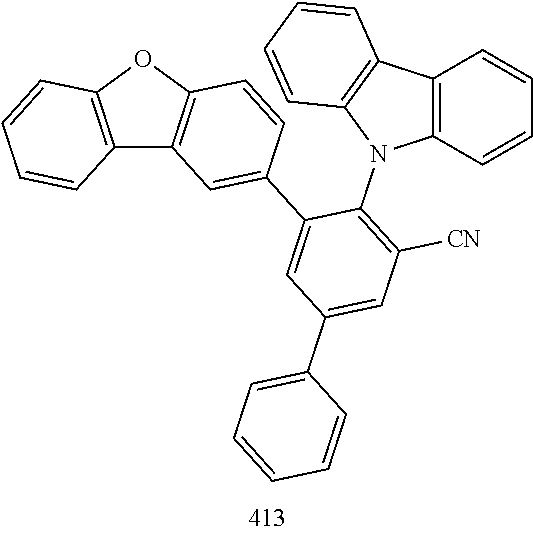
C12=C(OC3=C1C=C(C1=CC(C4=CC=CC=C4)=CC([CN])=C1N1C4=C(C=CC=C4)C4=C1C=CC=C4)C=C3)C=CC=C2
